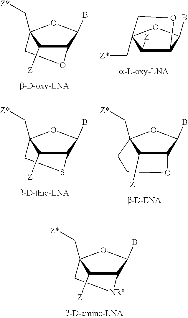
C12C(B)OC(C[Z*])(CO1)C2[Z].C12C(B)OC(C[Z*])(CO1)C2[Z].C12C(B)OC(C[Z*])(CS1)C2[Z].C12C(B)OC(C[Z*])(CCO1)C2[Z].C12C(B)OC(C[Z*])(C[NRe]1)C2[Z]
